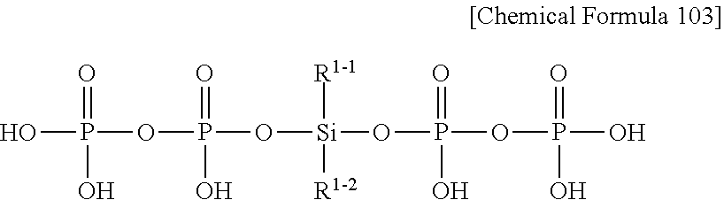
O([Si]([R1-1])([R1-2])OP(=O)(O)OP(=O)(O)O)P(=O)(O)OP(O)(=O)O
